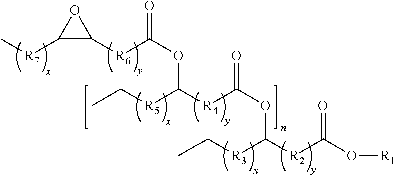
C1([R7]C)C([R6]C(OC([R4]C(OC([R2]C(O[R1])=O)[R3]CC)=O)[R5]CC)=O)O1
